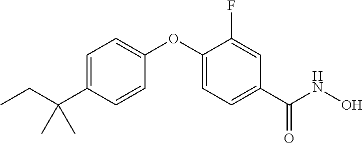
C1=C(C(CC)(C)C)C=CC(OC2=CC=C(C(NO)=O)C=C2F)=C1
